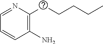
C1=NC(SCCCC)=C(N)C=C1
